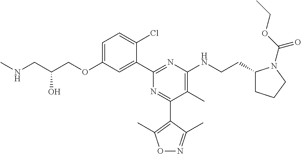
C1=C(OCC(CNC)O)C=C(C2=NC(NCCC3CCCN3C(OCC)=O)=C(C)C(C3=C(C)ON=C3C)=N2)C(Cl)=C1
